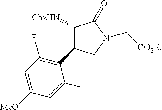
C1(C2=C(F)C=C([MeO])C=C2F)C([CbzHN])C(=O)N(C[CO2Et])C1
